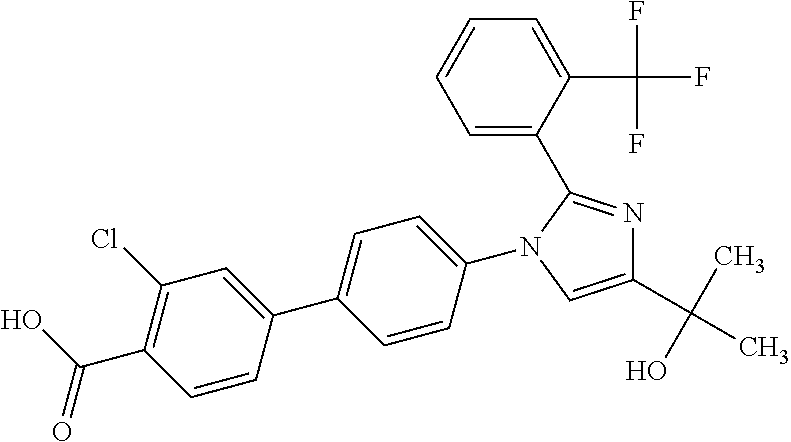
C1(C(C)(O)C)=CN(C2=CC=C(C3=CC(Cl)=C(C(O)=O)C=C3)C=C2)C(C2=CC=CC=C2C(F)(F)F)=N1
